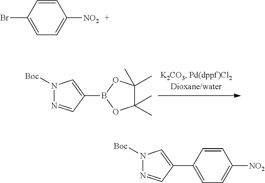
B1(C2=CN([Boc])N=C2)OC(C)(C)C(C)(C)O1.C1=CC(C2=CN([Boc])N=C2)=CC=C1[NO2].C1=CC(Br)=CC=C1[NO2]
